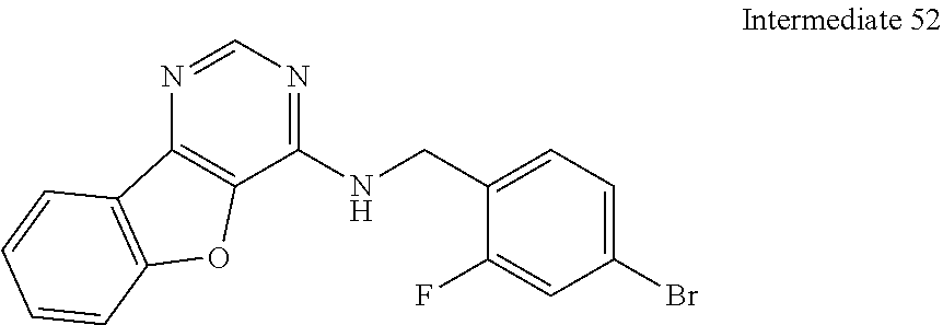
C1(F)=CC(Br)=CC=C1CNC1=NC=NC2=C1OC1=C2C=CC=C1
